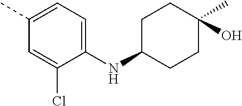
N(C1CCC(C)(O)CC1)C1=CC=C(C)C=C1Cl
